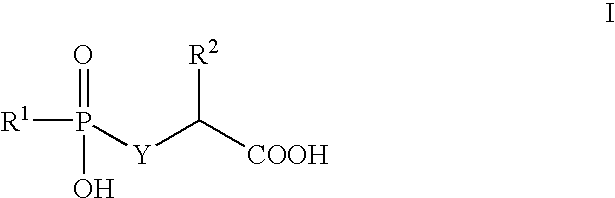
[R1]P(O)(=O)[Y]C([COOH])[R2].I
